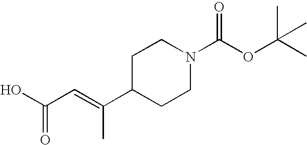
C1C(C(=CC(O)=O)C)CCN(C(=O)OC(C)(C)C)C1
